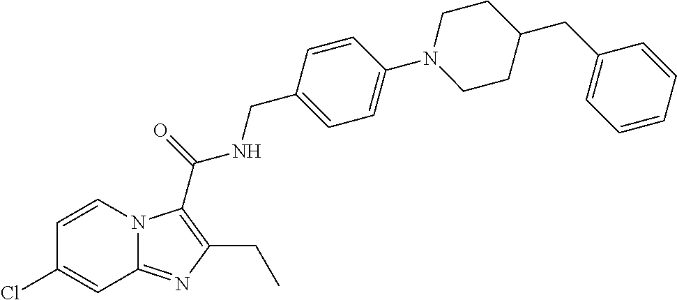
C1=CN2C(=NC(CC)=C2C(=O)NCC2=CC=C(N3CCC(CC4=CC=CC=C4)CC3)C=C2)C=C1Cl
